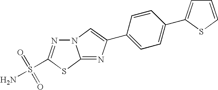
N12N=C(S(N)(=O)=O)SC1=NC(C1=CC=C(C3=CC=CS3)C=C1)=C2
